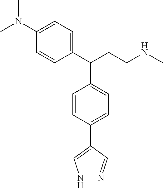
C1=C(C(CCNC)C2=CC=C(C3=CNN=C3)C=C2)C=CC(N(C)C)=C1
